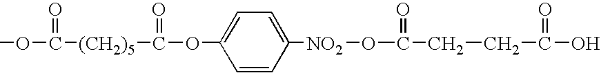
C1=CC([NO2]OC(CCC(O)=O)=O)=CC=C1OC([(CH2)5]C(OC)=O)=O
